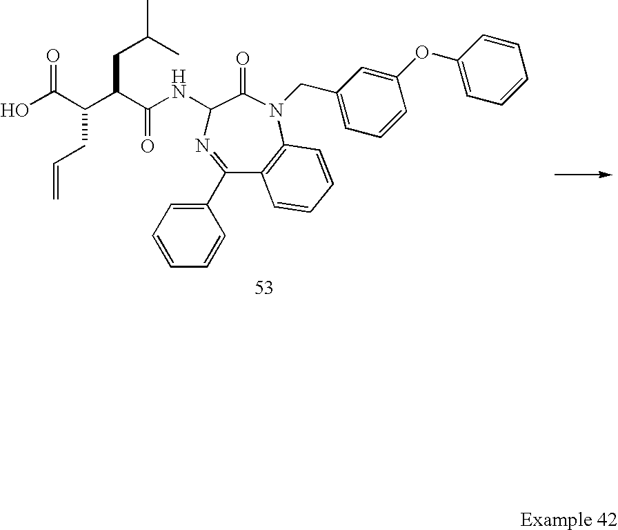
C1(C2=CC=CC=C2)=NC(NC(C(C(C(O)=O)CC=C)CC(C)C)=O)C(=O)N(CC2=CC=CC(OC3=CC=CC=C3)=C2)C2=C1C=CC=C2
